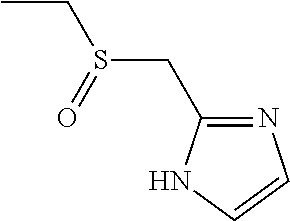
CCS(CC1=NC=CN1)=O
